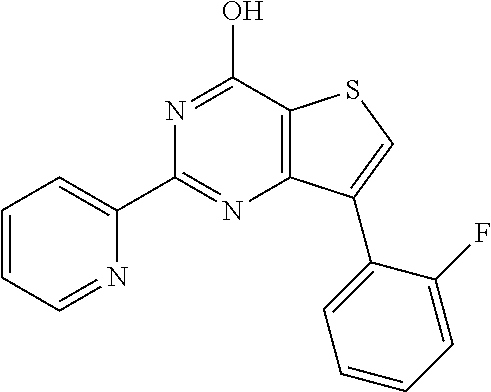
C1(C2=NC3=C(C(O)=N2)SC=C3C2=CC=CC=C2F)=CC=CC=N1
